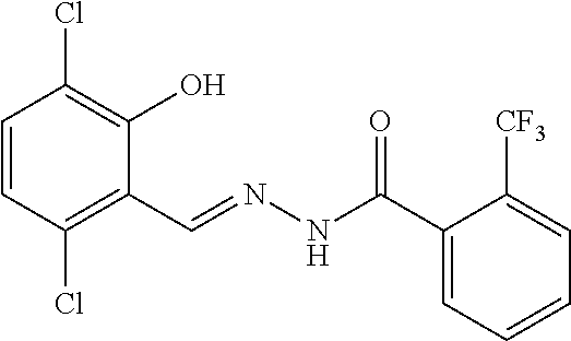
C1=CC(Cl)=C(C=NNC(=O)C2=CC=CC=C2[CF3])C(O)=C1Cl
